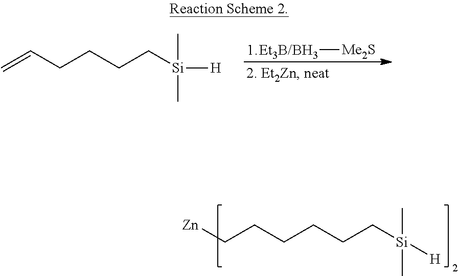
[Et3B/BH3][Me2S].C=CCCCC[Si](C)(C)[H].C(CCCCC[Si](C)(C)[H])[Zn]
